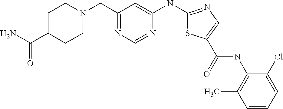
C1=CC=C(Cl)C(NC(=O)C2=CN=C(NC3=CC(CN4CCC(C(N)=O)CC4)=NC=N3)S2)=C1C
